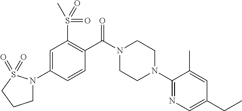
C1=C(N2CCCS2(=O)=O)C=CC(C(N2CCN(C3=NC=C(CC)C=C3C)CC2)=O)=C1S(=O)(C)=O
